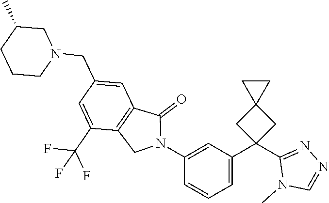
C1(CN2CC(C)CCC2)=CC2=C(C(C(F)(F)F)=C1)CN(C1=CC(C3(C4=NN=CN4C)CC4(C3)CC4)=CC=C1)C2=O
